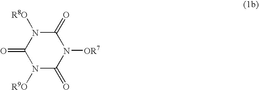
N1([R9O])C(=O)N([OR7])C(=O)N([R8O])C1=O
